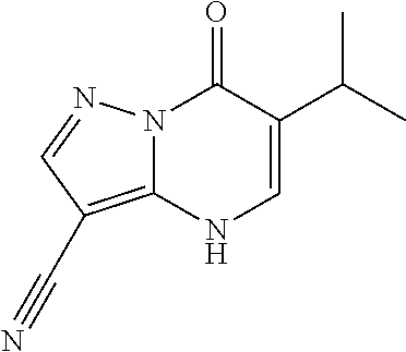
N12C(=C(C#N)C=N1)NC=C(C(C)C)C2=O
